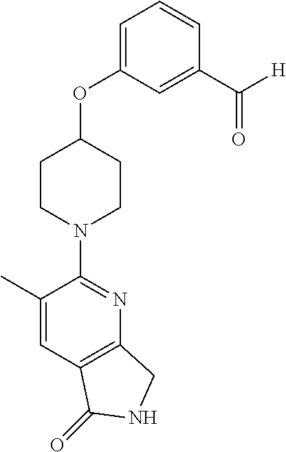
C1(C)=CC2=C(N=C1N1CCC(OC3=CC=CC(C([H])=O)=C3)CC1)CNC2=O
